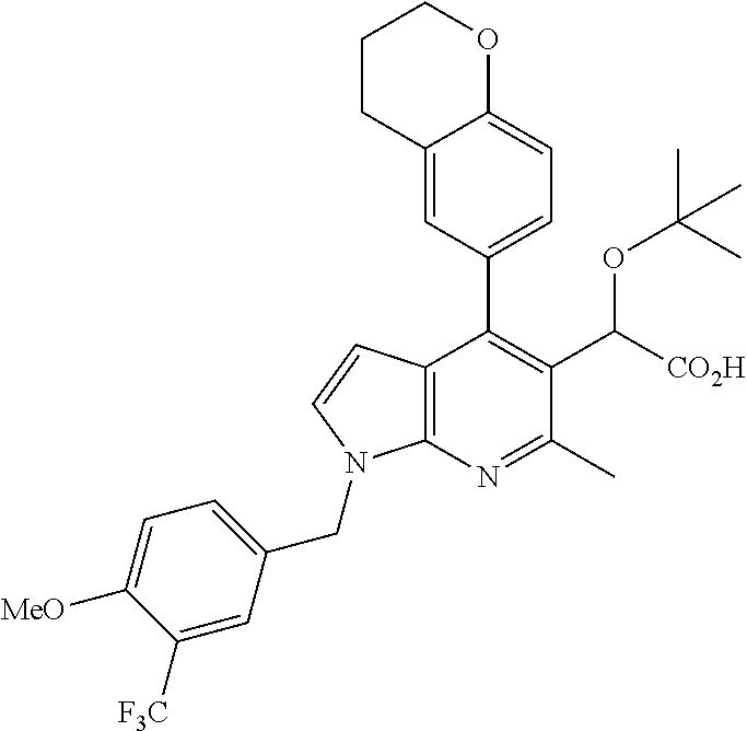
C12=C(N=C(C)C(C([CO2H])OC(C)(C)C)=C1C1=CC=C3C(=C1)CCCO3)N(CC1=CC=C([MeO])C([F3C])=C1)C=C2
